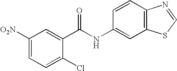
C1([O2N])=CC=C(Cl)C(C(NC2=CC3=C(C=C2)N=CS3)=O)=C1
